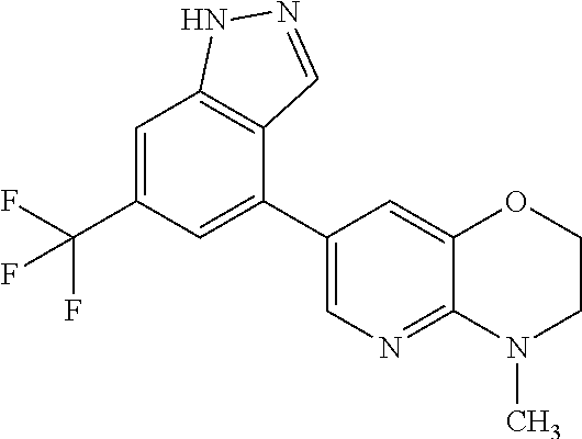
C1=C(C(F)(F)F)C=C(C2=CN=C3C(=C2)OCCN3C)C2=C1NN=C2
